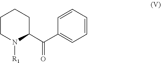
O=C(C1=CC=CC=C1)C1CCCCN1[R1]
